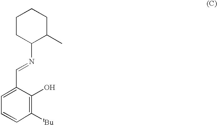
C1([tBu])=C(O)C(C=NC2CCCCC2C)=CC=C1
